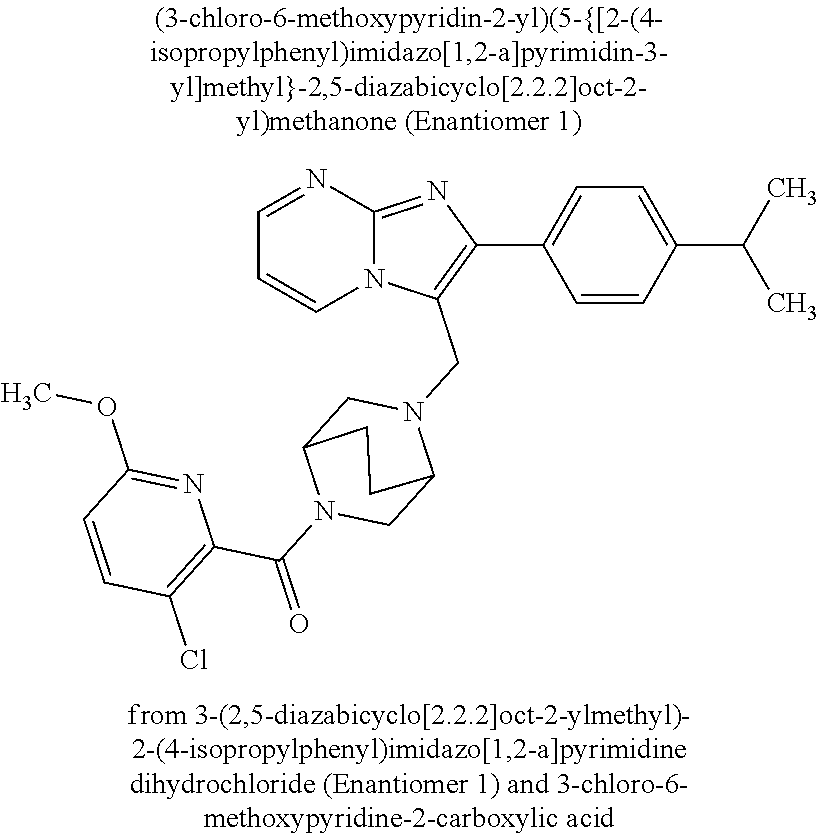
N12C(=NC(C3=CC=C(C(C)C)C=C3)=C1CN1CC3N(C(=O)C4=C(Cl)C=CC(OC)=N4)CC1CC3)N=CC=C2
